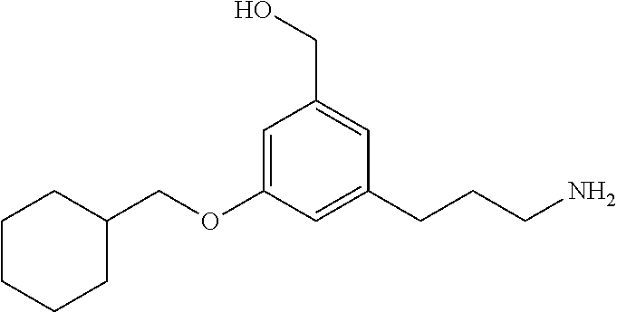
C1CCCC(COC2=CC(CO)=CC(CCCN)=C2)C1
